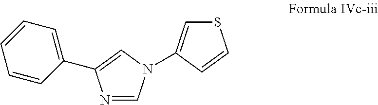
C1=NC(C2=CC=CC=C2)=CN1C1=CSC=C1
